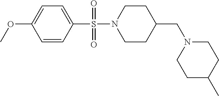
C1N(S(C2=CC=C(OC)C=C2)(=O)=O)CCC(CN2CCC(C)CC2)C1
